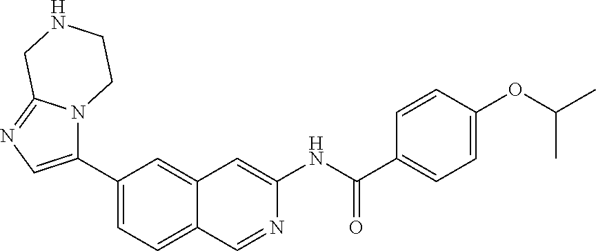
C1(C(NC2=CC3=CC(C4=CN=C5N4CCNC5)=CC=C3C=N2)=O)=CC=C(OC(C)C)C=C1
